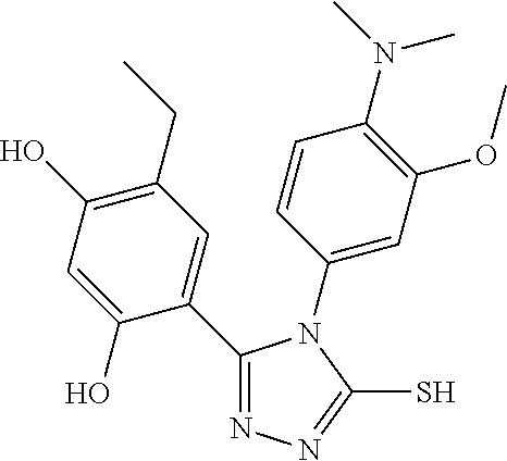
C1(CC)=C(O)C=C(O)C(C2=NN=C(S)N2C2=CC(OC)=C(N(C)C)C=C2)=C1
